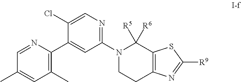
C1(Cl)=CN=C(N2CCC3=C(C2([R5])[R6])SC([R9])=N3)C=C1C1=C(C)C=C(C)C=N1
